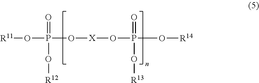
[R11]OP(=O)(O[R12])O[X]OP(O[R14])(=O)O[R13]
